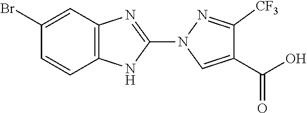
C1(Br)=CC2=C(C=C1)NC(N1C=C(C(O)=O)C([CF3])=N1)=N2
